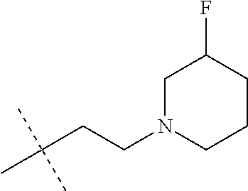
C(C(C)(C)C)CN1CC(F)CCC1
